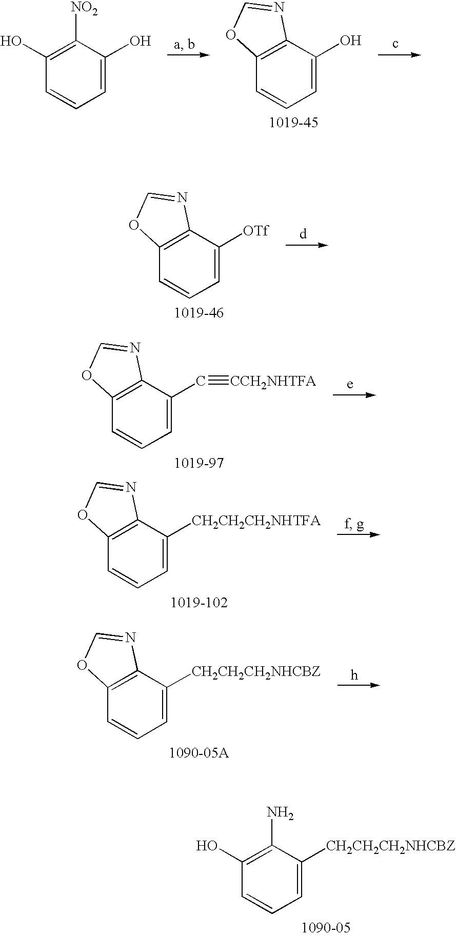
C1(O)=C([NO2])C(O)=CC=C1.C12=C(C(O)=CC=C1)N=CO2.C12=C(C([OTf])=CC=C1)N=CO2.C12=C(C(C#[CCH2NHTFA])=CC=C1)N=CO2.C12=C(C([CH2CH2CH2NHTFA])=CC=C1)N=CO2.C12=C(C([CH2CH2CH2NHCBZ])=CC=C1)N=CO2.C1(O)=C(N)C([CH2CH2CH2NHCBZ])=CC=C1
